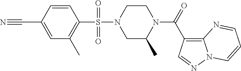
N#CC1=CC(C)=C(S(N2CC(C)N(C(=O)C3=C4N(N=C3)C=CC=N4)CC2)(=O)=O)C=C1
